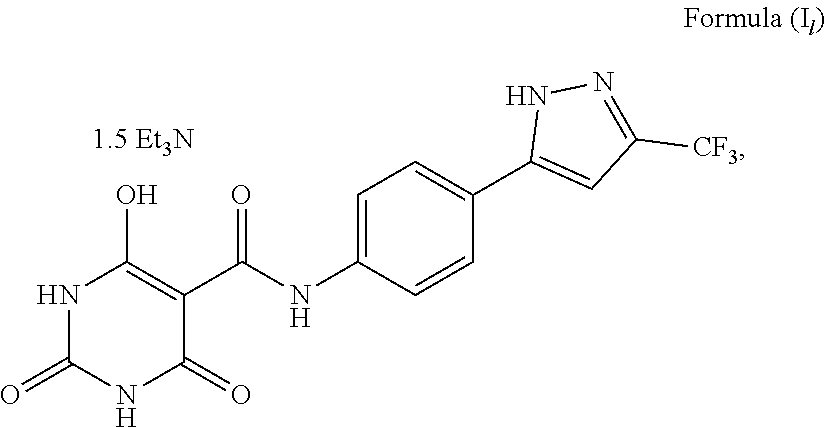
C1=C(C2=CC([CF3])=NN2)C=CC(NC(C2=C(O)NC(=O)NC2=O)=O)=C1
